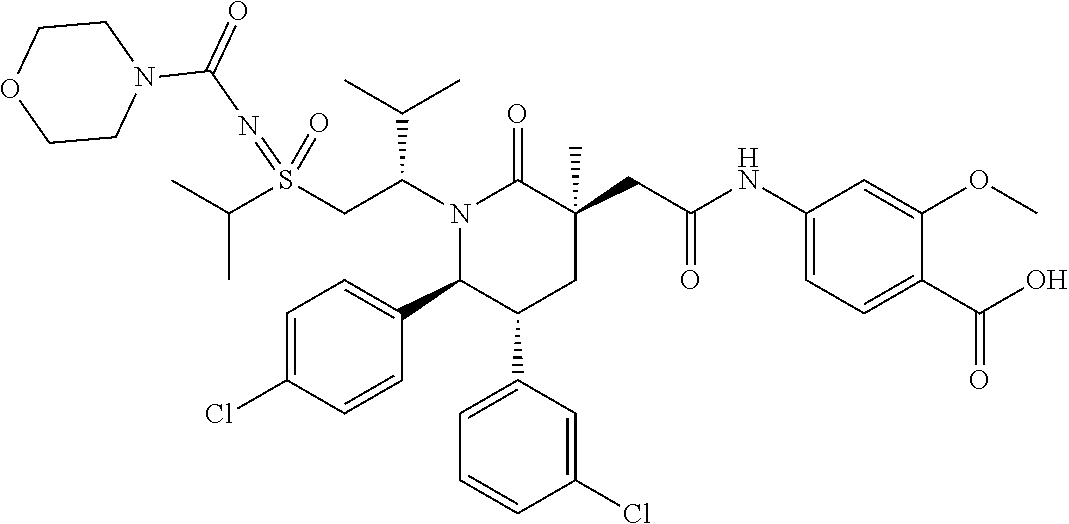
C(C)(C)S(CC(N1C(=O)C(CC(NC2=CC=C(C(O)=O)C(OC)=C2)=O)(C)CC(C2=CC=CC(Cl)=C2)C1C1=CC=C(Cl)C=C1)C(C)C)(=NC(N1CCOCC1)=O)=O
